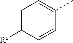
C1=C([Rz])C=CC(C)=C1
